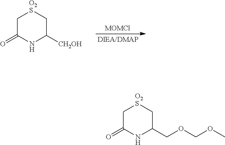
C1C(=O)NC([CH2OH])C[O2S]1.[MOMCl].C1C(=O)NC(COCOC)C[O2S]1
